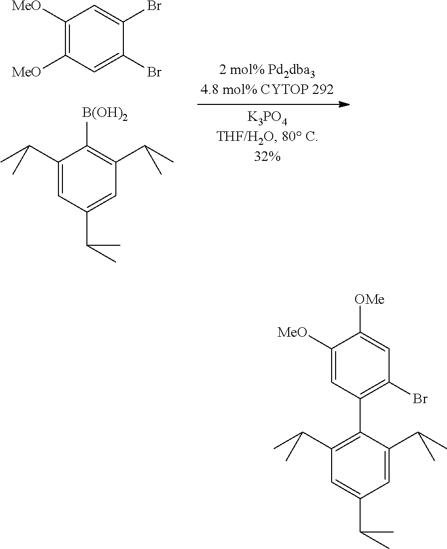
C1(C(C)C)=CC(C(C)C)=CC(C(C)C)=C1[B(OH)2].C1([MeO])=C([MeO])C=C(Br)C(Br)=C1.C1=C(C(C)C)C=C(C(C)C)C(C2=C(Br)C=C([OMe])C([MeO])=C2)=C1C(C)C
